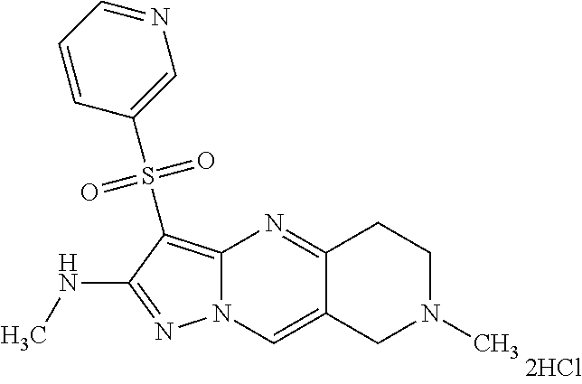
N1=C(NC)C(S(C2=CN=CC=C2)(=O)=O)=C2N1C=C1C(=N2)CCN(C)C1
